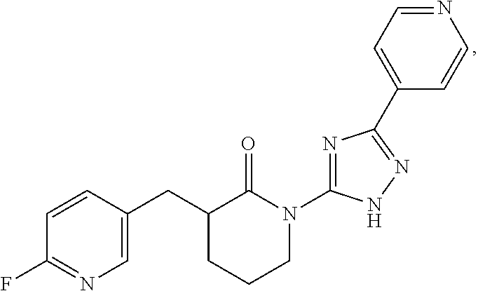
C1=CC(CC2CCCN(C3=NC(C4=CC=NC=C4)=NN3)C2=O)=CN=C1F
